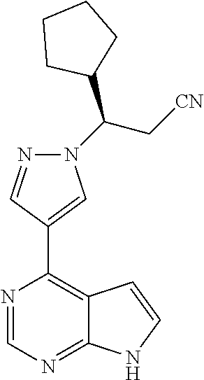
N1=CN=C2C(=C1C1=CN(C(C[CN])C3CCCC3)N=C1)C=CN2
